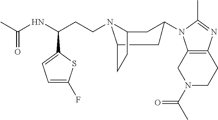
C1CC2=C(CN1C(=O)C)N(C1CC3N(CCC(C4=CC=C(F)S4)NC(C)=O)C(CC3)C1)C(C)=N2
